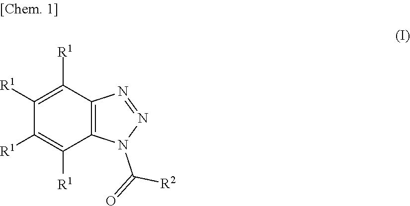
C1([R1])=C([R1])C2=C(C([R1])=C1[R1])N(C(=O)[R2])N=N2
